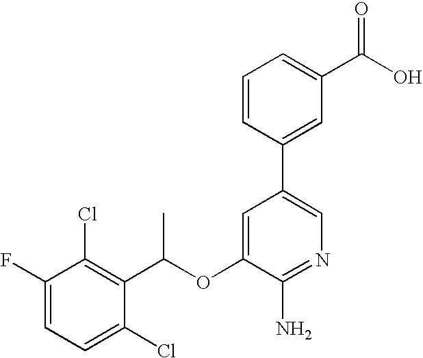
C1=C(F)C(Cl)=C(C(OC2=CC(C3=CC(C(O)=O)=CC=C3)=CN=C2N)C)C(Cl)=C1
